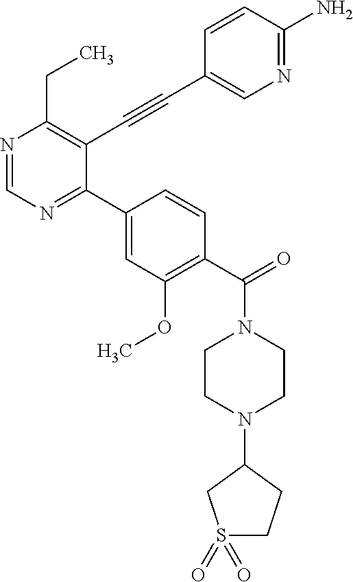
N1=CN=C(C2=CC(OC)=C(C(=O)N3CCN(C4CCS(=O)(=O)C4)CC3)C=C2)C(C#CC2=CN=C(N)C=C2)=C1CC
